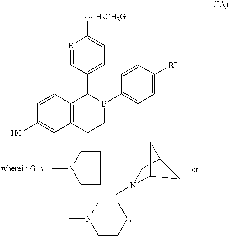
C1(O)=CC2=C(C=C1)C(C1=CC=C([OCH2CH2G])[E]=C1)B(C1=CC=C([R4])C=C1)CC2.C1CCCN1C.C1N(C)C2CC1C2.N1(C)CCCCC1
